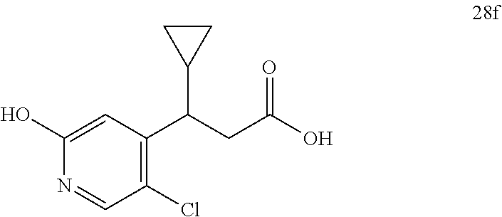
C1(Cl)=C(C(CC(O)=O)C2CC2)C=C(O)N=C1
